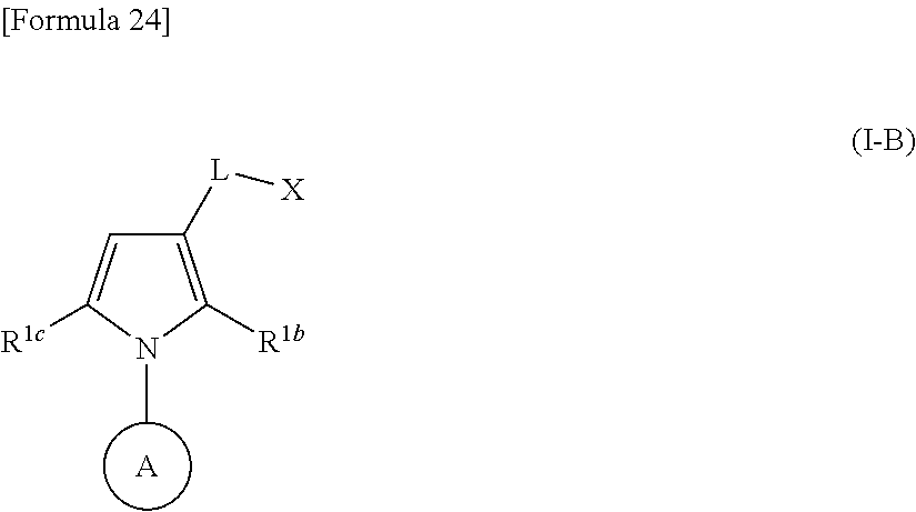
C1([L][X])=C([R1b])N(C)C([R1c])=C1.[A]
